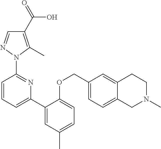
C1(C(=O)O)=C(C)N(C2=NC(C3=CC(C)=CC=C3OCC3=CC=C4C(=C3)CCN(C)C4)=CC=C2)N=C1
